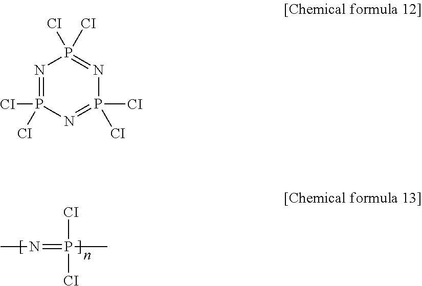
[CI]P(=NC)(C)[CI].N1=P([CI])([CI])N=P([CI])([CI])N=P1([CI])[CI]
